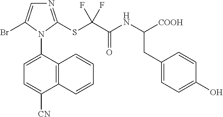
C12=C(C(N3C(Br)=CN=C3SC(C(NC([COOH])CC3=CC=C(O)C=C3)=O)(F)F)=CC=C1[CN])C=CC=C2
